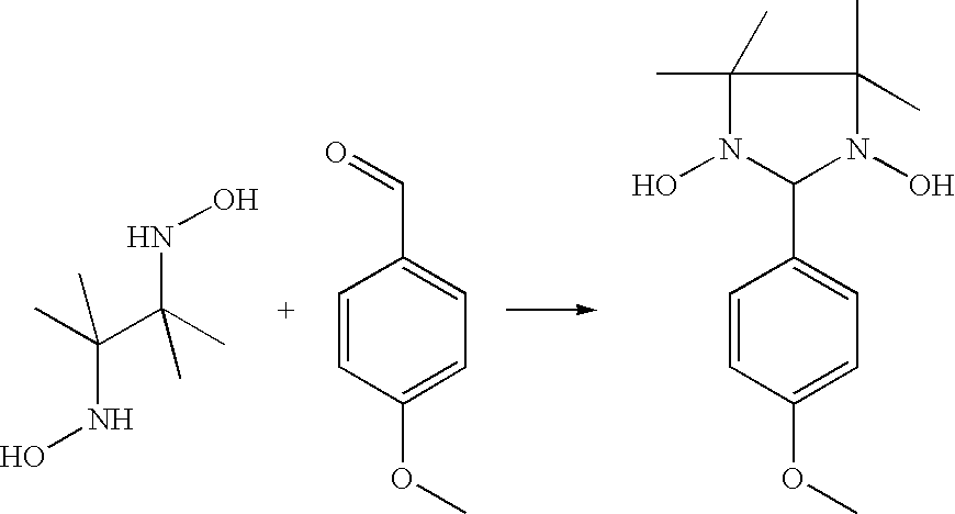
C(C(C)(C)NO)(NO)(C)C.C1=CC(OC)=CC=C1C=O.C1=CC(OC)=CC=C1C1N(O)C(C)(C)C(C)(C)N1O
